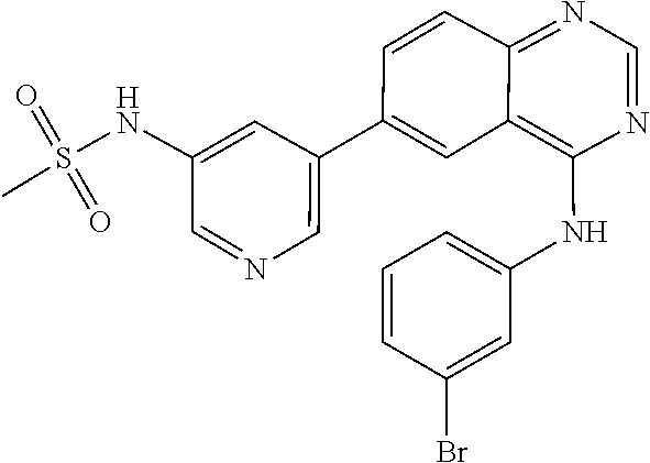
O=S(NC1=CC(C2=CC3=C(NC4=CC=CC(Br)=C4)N=CN=C3C=C2)=CN=C1)(C)=O
